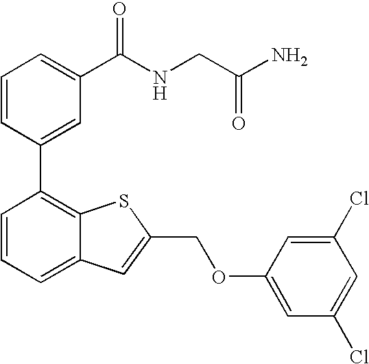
C1=CC(C2=C3C(=CC=C2)C=C(COC2=CC(Cl)=CC(Cl)=C2)S3)=CC(C(NCC(N)=O)=O)=C1
